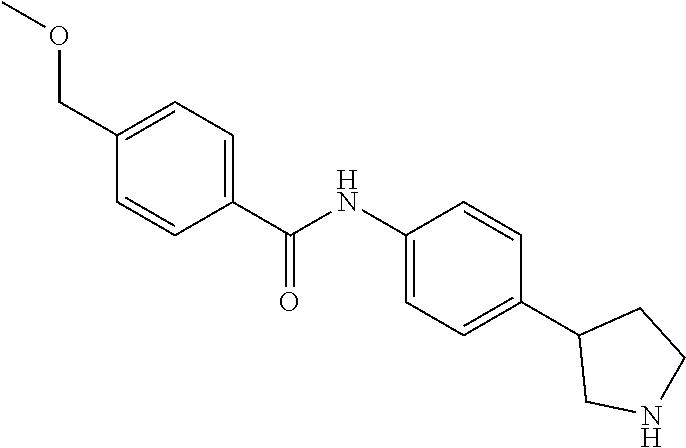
C1(NC(C2=CC=C(COC)C=C2)=O)=CC=C(C2CNCC2)C=C1
